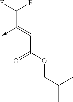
C(C(OCC(C)C)=O)=C(C(F)F)->C
